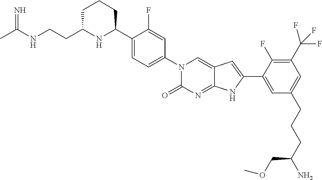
CC(NCCC1NC(C2=CC=C(N3C(=O)N=C4C(=C3)C=C(C3=CC(CCCC(N)COC)=CC(C(F)(F)F)=C3F)N4)C=C2F)CCC1)=N
